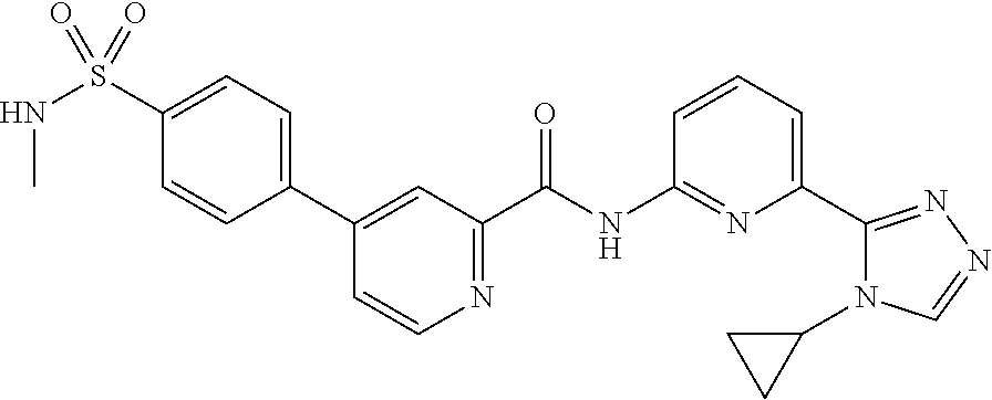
C1=C(S(NC)(=O)=O)C=CC(C2=CC(C(NC3=NC(C4=NN=CN4C4CC4)=CC=C3)=O)=NC=C2)=C1
